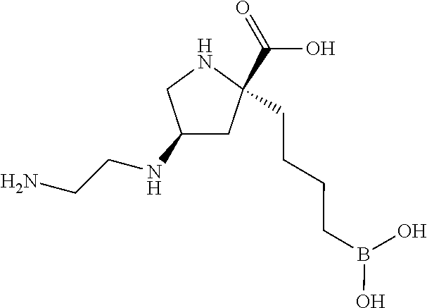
C(C1(C(O)=O)CC(NCCN)CN1)CCCB(O)O
